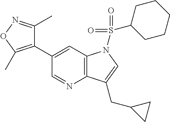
C1(C2=C(C)ON=C2C)=CC2=C(N=C1)C(CC1CC1)=CN2S(=O)(C1CCCCC1)=O
